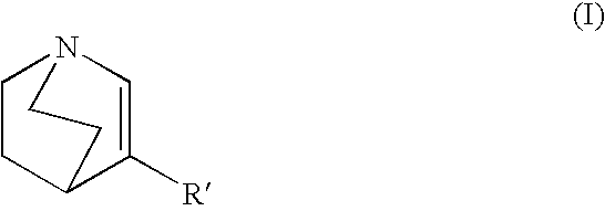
C1CC2C([R])=CN1CC2
